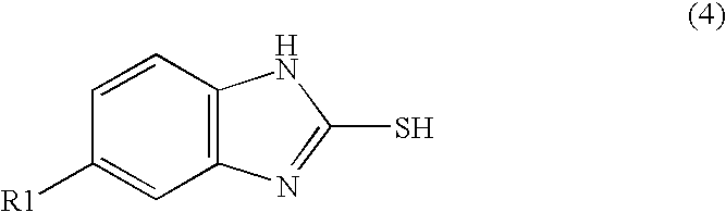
C12=C(C=CC([R1])=C1)NC(S)=N2
